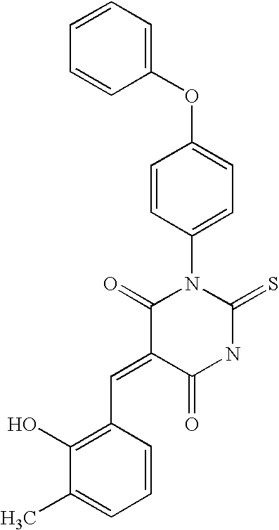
O=C1C(=CC2=C(O)C(C)=CC=C2)C(=O)N(C2=CC=C(OC3=CC=CC=C3)C=C2)C(=S)N1
